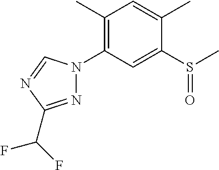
C1(C)=CC(C)=C(N2N=C(C(F)F)N=C2)C=C1S(=O)C
